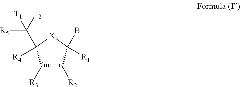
C1([R3])C([R2])C(B)([R1])[X]C1([R4])C([R5])([T1])[T2]
